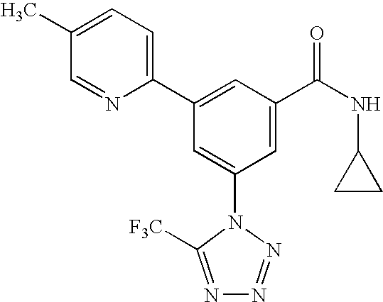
C1(C2=CC(C(NC3CC3)=O)=CC(N3C([F3C])=NN=N3)=C2)=CC=C(C)C=N1
